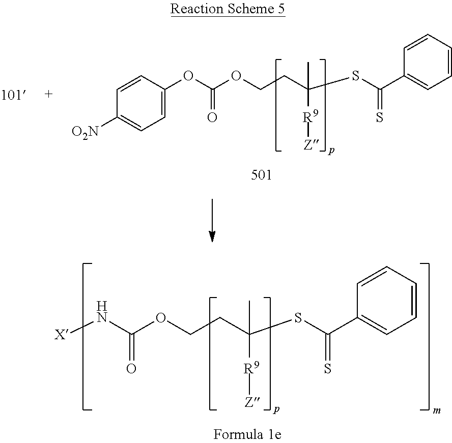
O(CCC(SC(C1=CC=CC=C1)=S)([R9][Z])C)C(OC1=CC=C([O2N])C=C1)=O.O(CCC(SC(C1=CC=CC=C1)=S)([R9][Z])C)C(N[X])=O
